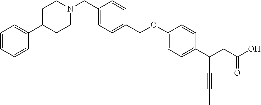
C1(COC2=CC=C(C(CC(O)=O)C#CC)C=C2)=CC=C(CN2CCC(C3=CC=CC=C3)CC2)C=C1
